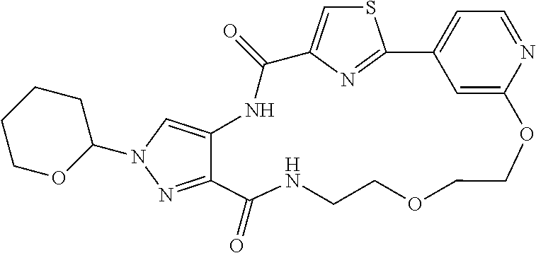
C12=NN(C3CCCCO3)C=C1NC(=O)C1=CSC(=N1)C1=CC=NC(=C1)OCCOCCNC2=O
